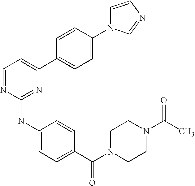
C1(C2=CC=C(N3C=NC=C3)C=C2)=CC=NC(NC2=CC=C(C(N3CCN(C(C)=O)CC3)=O)C=C2)=N1
